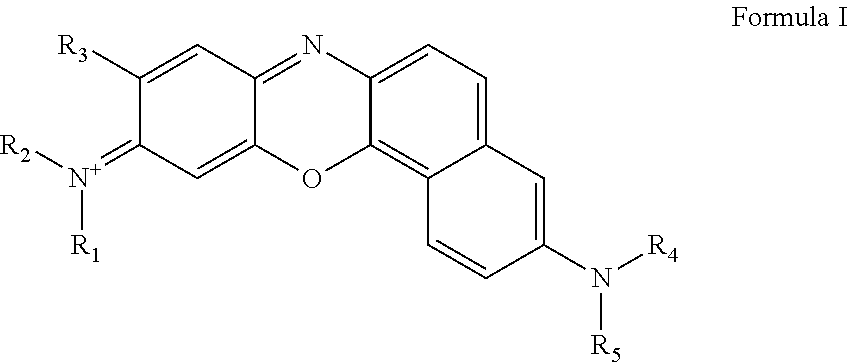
[R5]N(C1=CC2=CC=C3N=C4C=C([R3])C(=[N+]([R1])[R2])C=C4OC3=C2C=C1)[R4]
